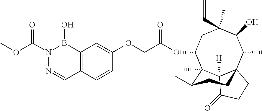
C1=CC2=C(C=C1OCC(=O)OC1CC(C)(C=C)C(O)C(C)C34C([H])(C(=O)CC3)C1(C)C(C)CC4)B(O)N(C(OC)=O)N=C2
